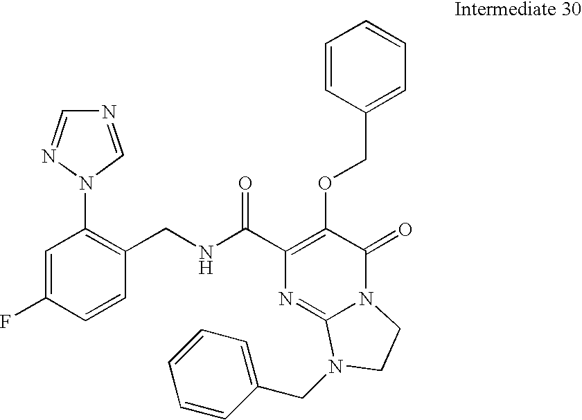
N(C(C1=C(OCC2=CC=CC=C2)C(=O)N2C(=N1)N(CC1=CC=CC=C1)CC2)=O)CC1=C(N2C=NC=N2)C=C(F)C=C1
